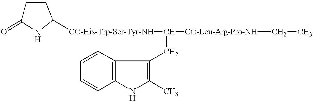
C1C(=O)NC([CO-His-Trp-Ser-Tyr-NH]C([CO-Leu-Arg-Pro-NH]CC)CC2=C(C)NC3=C2C=CC=C3)C1
